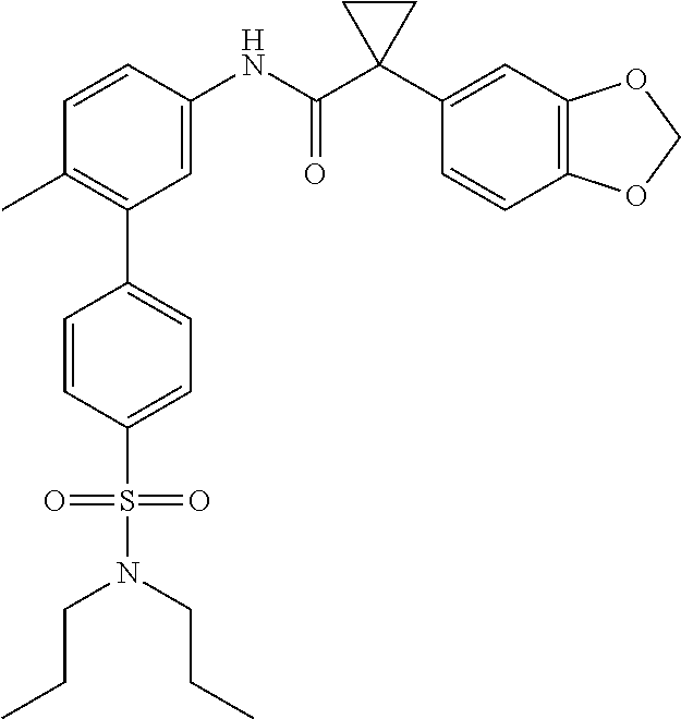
C1=C(NC(C2(C3=CC4=C(C=C3)OCO4)CC2)=O)C=CC(C)=C1C1=CC=C(S(=O)(=O)N(CCC)CCC)C=C1
